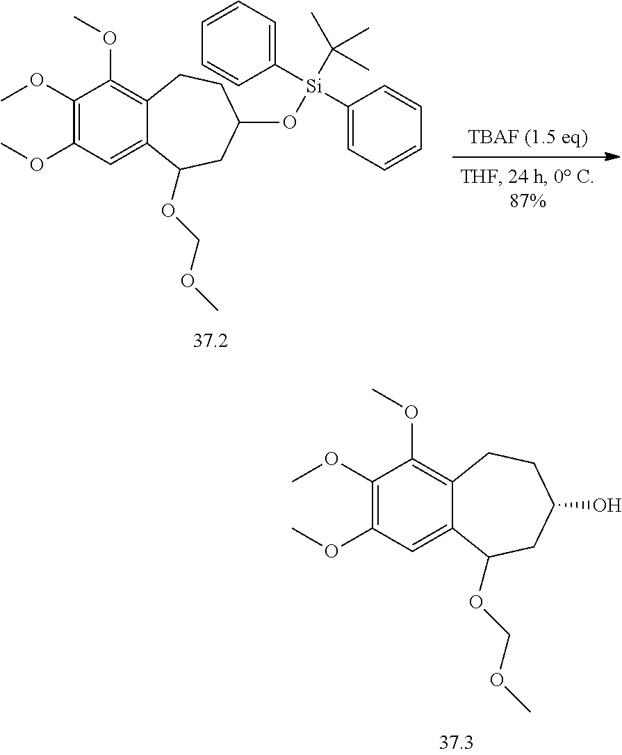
C1(OC)=C(OC)C=C2C(=C1OC)CCC(O)CC2OCOC.C1(OC)=C(OC)C=C2C(=C1OC)CCC(O[Si](C(C)(C)C)(C1=CC=CC=C1)C1=CC=CC=C1)CC2OCOC.[TBAF (1.5 eq)]
